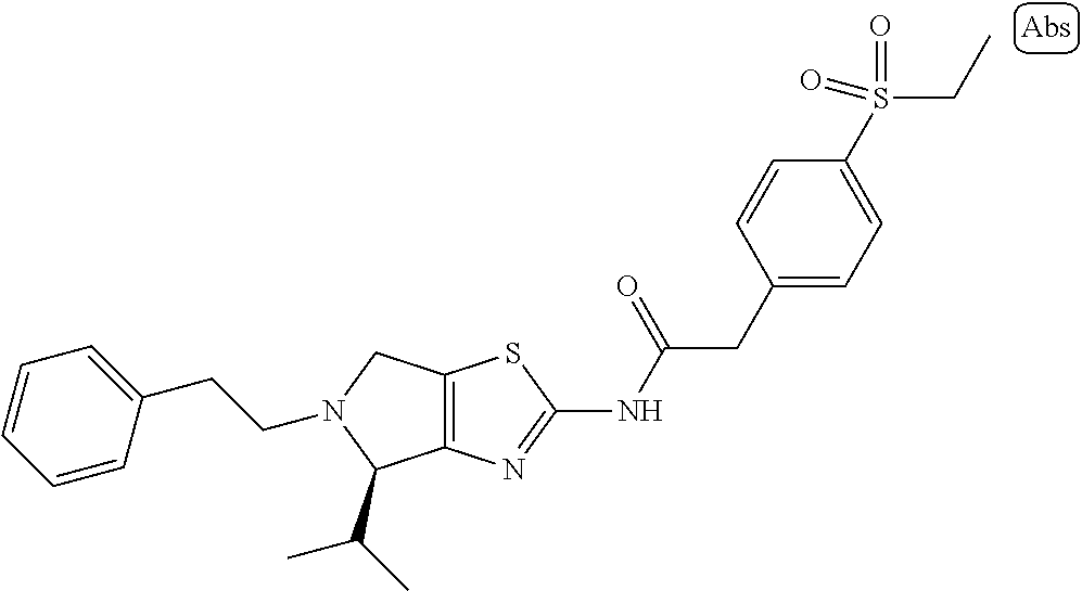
C12=C(N=C(NC(CC3=CC=C(S(CC)(=O)=O)C=C3)=O)S1)C(C(C)C)N(CCC1=CC=CC=C1)C2
